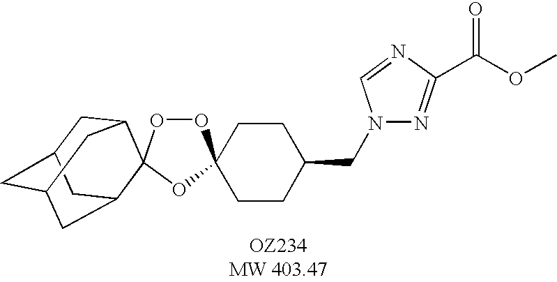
O1OC2(OC13CCC(CN1N=C(C(OC)=O)N=C1)CC3)C1CC3CC(CC2C3)C1
